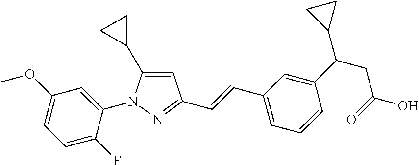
C1(OC)=CC=C(F)C(N2C(C3CC3)=CC(C=CC3=CC=CC(C(CC(O)=O)C4CC4)=C3)=N2)=C1
